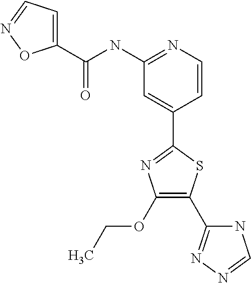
C1=CN=C(NC(C2=CC=NO2)=O)C=C1C1=NC(OCC)=C(C2=NN=CN2)S1
